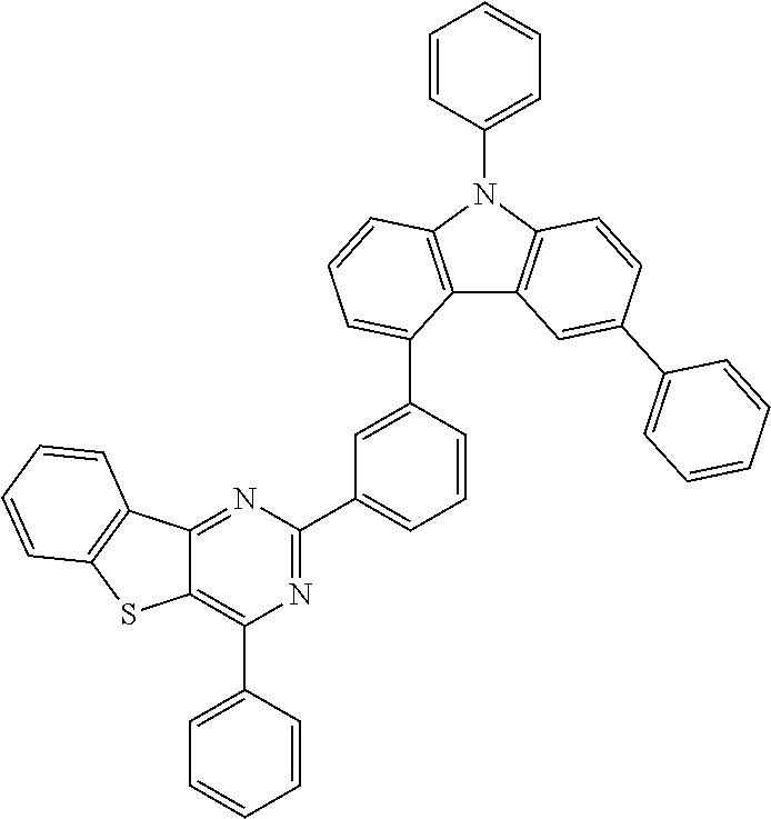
C12=NC(C3=CC=CC(C4=CC=CC5=C4C4=C(N5C5=CC=CC=C5)C=CC(C5=CC=CC=C5)=C4)=C3)=NC(C3=CC=CC=C3)=C1SC1=C2C=CC=C1
